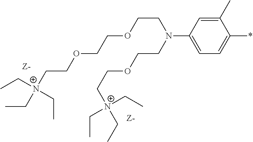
C1(C)=CC(N(CCOCC[N+](CC)(CC)CC)CCOCCOCC[N+](CC)(CC)CC)=CC=C1*
